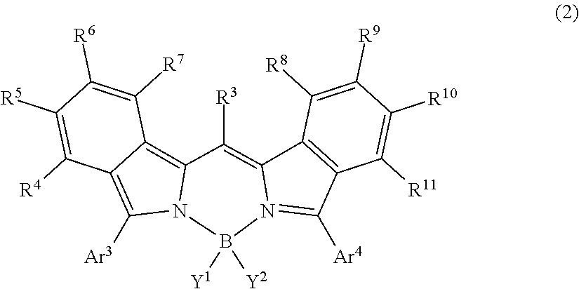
C12=C3C([R3])=C4C5=C(C([Ar4])=N4B([Y1])([Y2])N3C([Ar3])=C1C([R4])=C([R5])C([R6])=C2[R7])C([R11])=C([R10])C([R9])=C5[R8]
